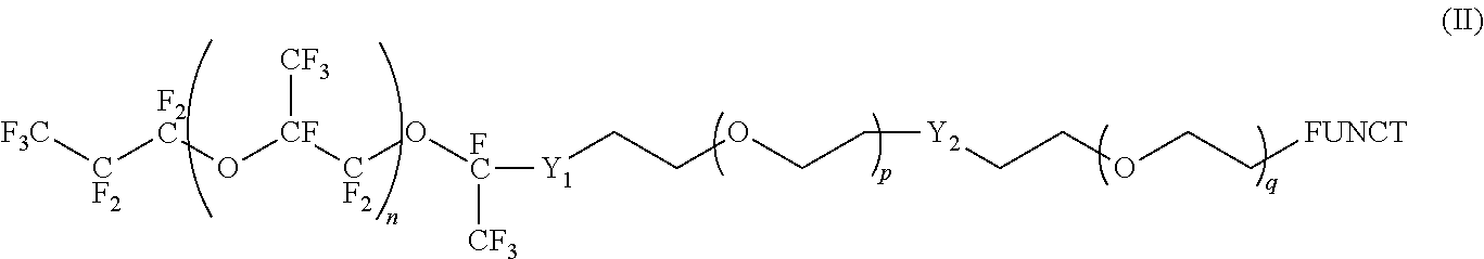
[F3C][CF2][F2C]O[CF]([CF3])[CF2]O[FC]([Y1]CCOCC[Y2]CCOCC[FUNCT])[CF3]
